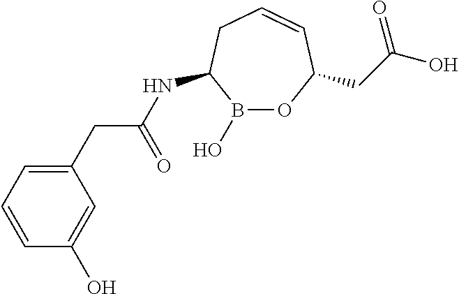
N(C(CC1=CC=CC(O)=C1)=O)C1B(O)OC(CC(O)=O)C=CC1
